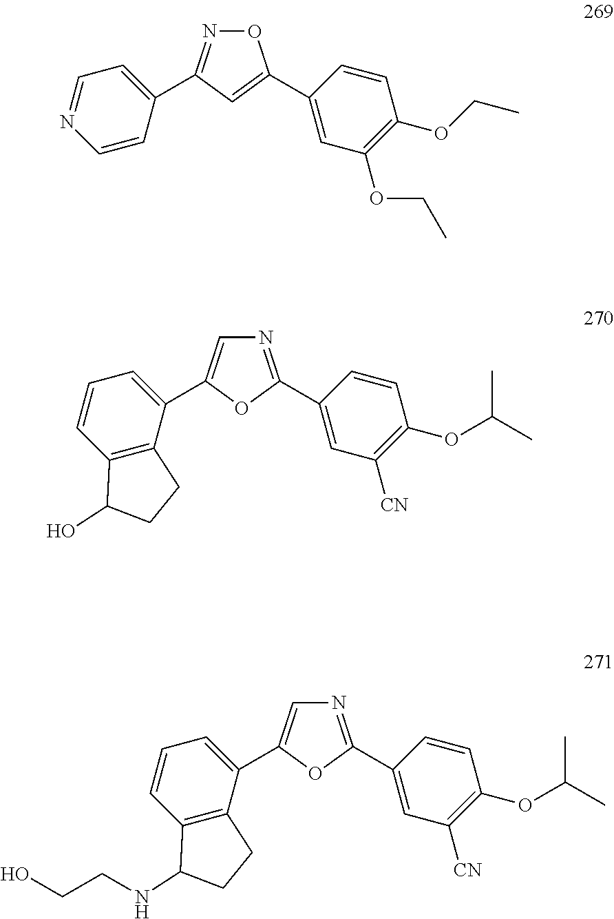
O1N=C(C2=CC=NC=C2)C=C1C1=CC(OCC)=C(OCC)C=C1.N1=C(C2=CC([CN])=C(OC(C)C)C=C2)OC(C2=CC=CC3=C2CCC3O)=C1.N1=C(C2=CC([CN])=C(OC(C)C)C=C2)OC(C2=CC=CC3=C2CCC3NCCO)=C1
